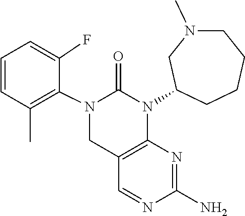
N1=CC2=C(N=C1N)N(C1CN(C)CCCC1)C(=O)N(C1=C(C)C=CC=C1F)C2
